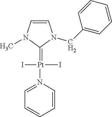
C1=CN(C)C(=[Pt](N2=CC=CC=C2)(I)I)N1CC1=CC=CC=C1
